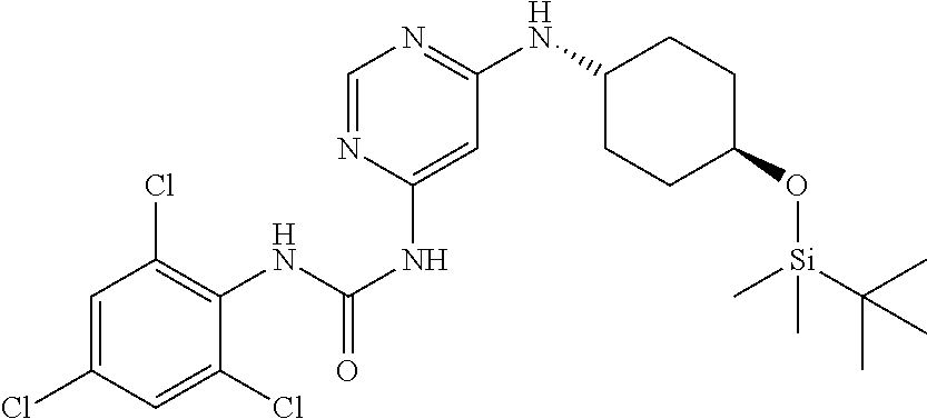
C1=C(Cl)C=C(Cl)C(NC(NC2=CC(NC3CCC(O[Si](C)(C(C)(C)C)C)CC3)=NC=N2)=O)=C1Cl
